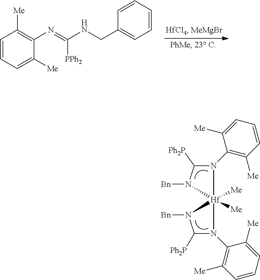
C1(N=C([PPh2])NCC2=CC=CC=C2)=C([Me])C=CC=C1[Me].N1(C2=C([Me])C=CC=C2[Me])C([Ph2P])N([Bn])[Hf]12([Me])([Me])N(C1=C([Me])C=CC=C1[Me])C([Ph2P])N2[Bn]
